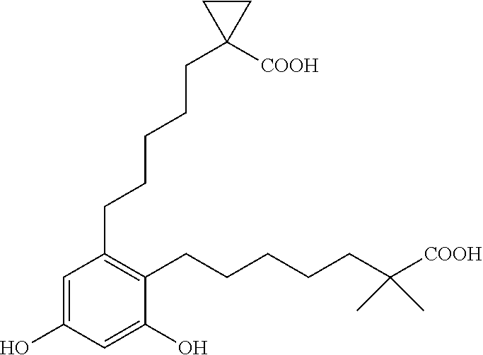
C1(CCCCCC2([COOH])CC2)=C(CCCCCC([COOH])(C)C)C(O)=CC(O)=C1
